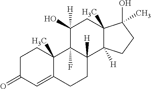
C1C(=O)C=C2C(C)(C1)C1(F)C([H])(CC2)C2([H])C(C)(CC1(O)[H])C(O)(C)CC2
